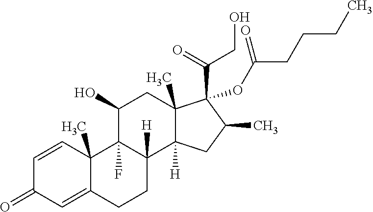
C1=CC2(C)C(=CC1=O)CCC1([H])C2(F)C(O)CC2(C)C1([H])CC(C)C2(C(=O)CO)OC(CCCC)=O
